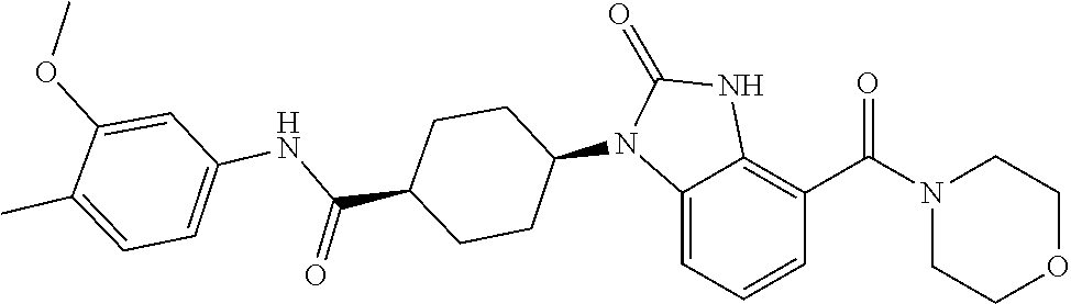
C1(=O)NC2=C(C(N3CCOCC3)=O)C=CC=C2N1C1CCC(C(NC2=CC=C(C)C(OC)=C2)=O)CC1
